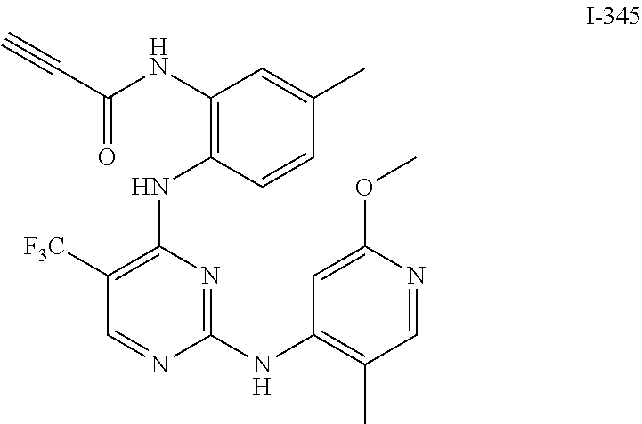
C1([F3C])=C(NC2=C(NC(C#C)=O)C=C(C)C=C2)N=C(NC2=C(C)C=NC(OC)=C2)N=C1
